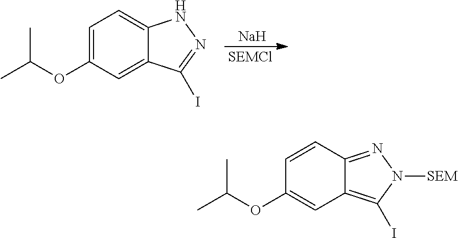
[SEMCl].[Na].C1=C(OC(C)C)C=C2C(=C1)NN=C2I.C1=CC2=NN([SEM])C(I)=C2C=C1OC(C)C
